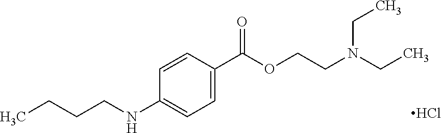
C1=C(C(OCCN(CC)CC)=O)C=CC(NCCCC)=C1.Cl
